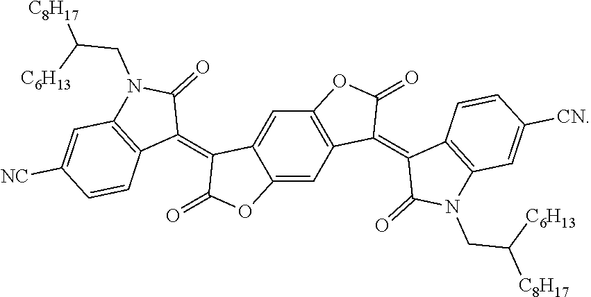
C12=CC3=C(C=C1C(=C1C(=O)N(CC([C8H17])[C6H13])C4=C1C=CC([NC])=C4)C(=O)O2)OC(=O)C3=C1C(=O)N(CC([C6H13])[C8H17])C2=C1C=CC([CN])=C2
